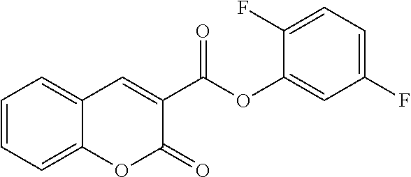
C1=CC=C2C(=C1)C=C(C(OC1=CC(F)=CC=C1F)=O)C(=O)O2
